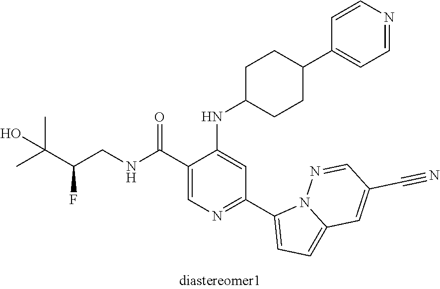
C1(C(NCC(C(C)(C)O)F)=O)=CN=C(C2=CC=C3N2N=CC(C#N)=C3)C=C1NC1CCC(C2=CC=NC=C2)CC1
